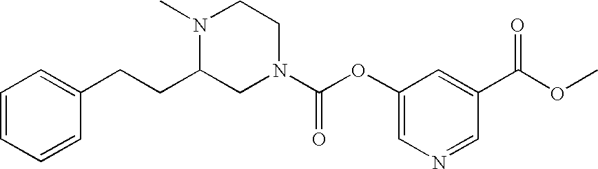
N1(C)C(CCC2=CC=CC=C2)CN(C(OC2=CN=CC(C(OC)=O)=C2)=O)CC1
